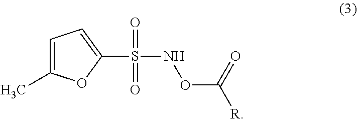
C1=C(C)OC(S(NOC(=O)[R])(=O)=O)=C1
